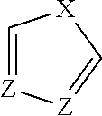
C1=[Z][Z]=C[X]1
